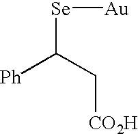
C([Se][Au])([Ph])C[CO2H]
